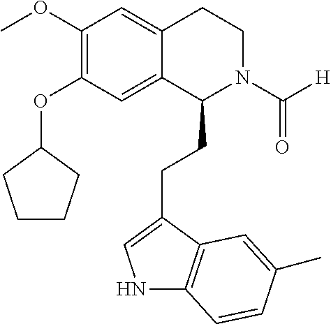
N1C2=C(C(CCC3N(C([H])=O)CCC4=CC(OC)=C(OC5CCCC5)C=C34)=C1)C=C(C)C=C2
